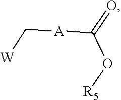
[W]C[A]C(=O)O[R5]
